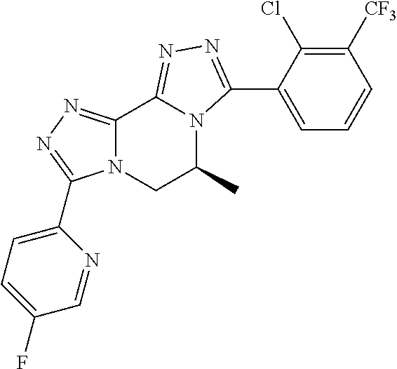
C12=NN=C(C3=CC=C(F)C=N3)N1CC(C)N1C2=NN=C1C1=CC=CC([CF3])=C1Cl
